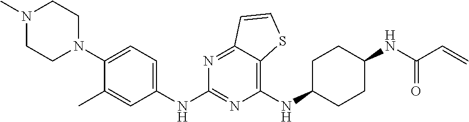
C1(NC2CCC(NC(C=C)=O)CC2)=C2C(=NC(NC3=CC=C(N4CCN(C)CC4)C(C)=C3)=N1)C=CS2
